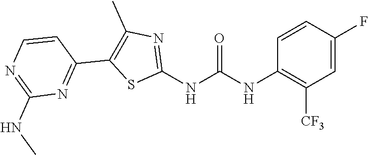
C1=C(F)C=CC(NC(NC2=NC(C)=C(C3=NC(NC)=NC=C3)S2)=O)=C1[CF3]
